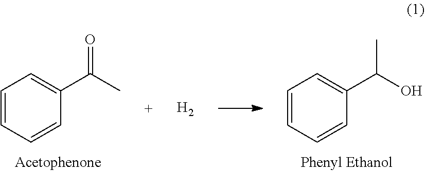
C1=CC=CC(C(O)C)=C1.C1=CC=CC(C(C)=O)=C1.[H2]
